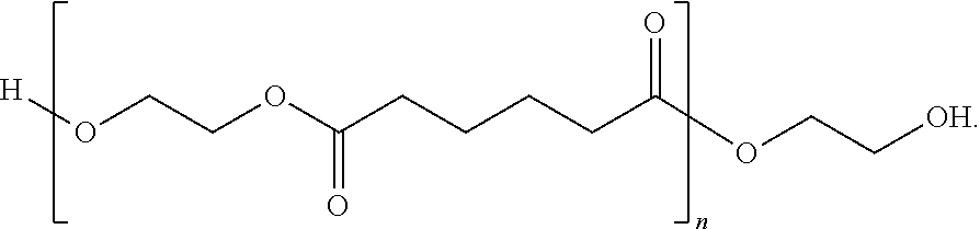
O(CCOC(CCCCC(OCC[OH])=O)=O)[H]
